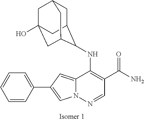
N12C(=CC(C3=CC=CC=C3)=C1)C(NC1C3CC4CC(O)(CC1C4)C3)=C(C(N)=O)C=N2
